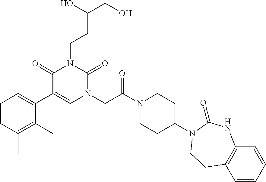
C1=CC(C)=C(C)C(C2=CN(CC(N3CCC(N4C(=O)NC5=C(C=CC=C5)CC4)CC3)=O)C(=O)N(CCC(CO)O)C2=O)=C1
